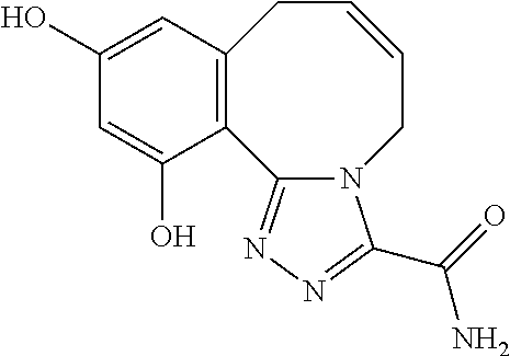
C12=C(C=C(O)C=C1O)CC=CCN1C2=NN=C1C(N)=O
